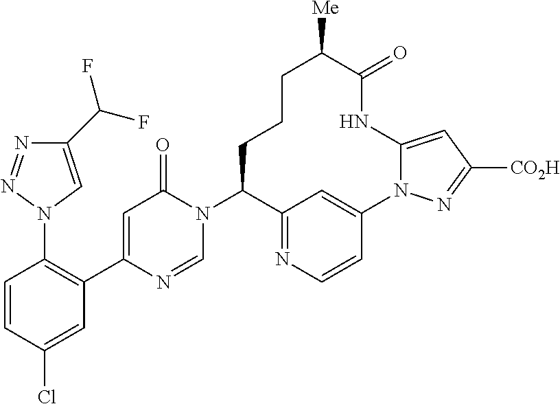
N1=NN(C2=C(C3=CC(=O)N(C4C5=NC=CC(=C5)N5C(=CC([CO2H])=N5)NC(=O)C([Me])CCC4)C=N3)C=C(Cl)C=C2)C=C1C(F)F
